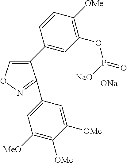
C1(C2=CC(OP([NaO])(=O)[ONa])=C([OMe])C=C2)=CON=C1C1=CC([MeO])=C([OMe])C([OMe])=C1
